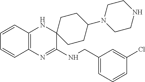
C1=CC2=C(C=C1)N=C(NCC1=CC=CC(Cl)=C1)C1(N2)CCC(N2CCNCC2)CC1
